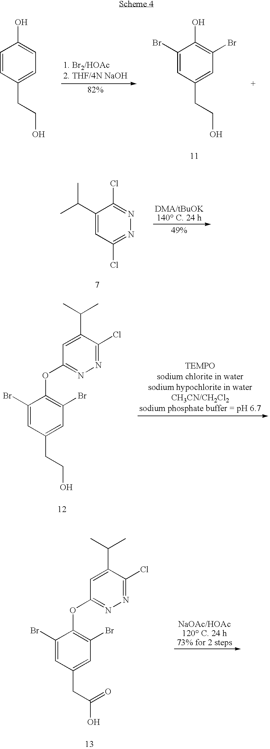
C1(Br)=CC(CCO)=CC(Br)=C1O.C1=CC(CCO)=CC=C1O.C1(C(C)C)=CC(Cl)=NN=C1Cl.C1(Br)=CC(CCO)=CC(Br)=C1OC1=NN=C(Cl)C(C(C)C)=C1.C1(Br)=CC(CC(O)=O)=CC(Br)=C1OC1=NN=C(Cl)C(C(C)C)=C1
